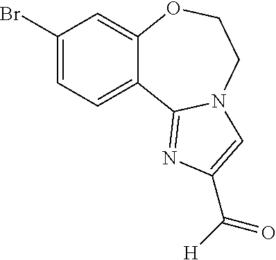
C1(Br)=CC=C2C(=C1)OCCN1C2=NC(C([H])=O)=C1
